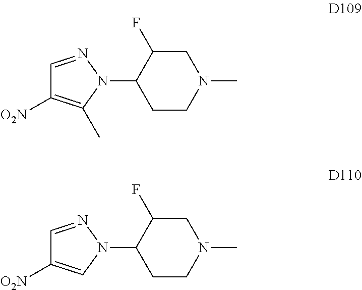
C1=NN(C2CCN(C)CC2F)C(C)=C1[O2N].C1=NN(C2CCN(C)CC2F)C=C1[O2N]
